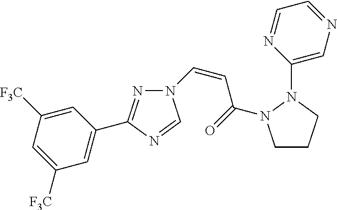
N1=C(C2=CC([F3C])=CC([F3C])=C2)N=CN1C=CC(=O)N1CCCN1C1=CN=CC=N1
